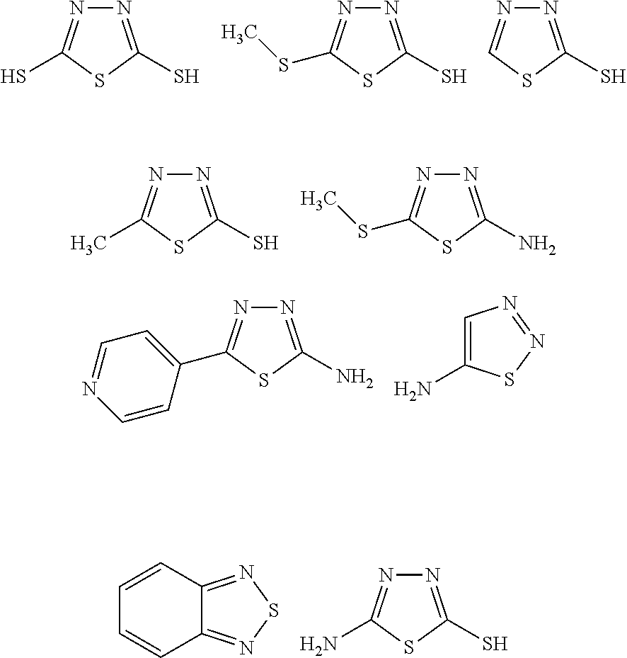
N1=C(S)SC(S)=N1.N1=C(S)SC(SC)=N1.N1=C(S)SC=N1.N1=C(S)SC(C)=N1.N1=C(N)SC(SC)=N1.N1=C(N)SC(C2=CC=NC=C2)=N1.C1=C(N)SN=N1.C12=NSN=C1C=CC=C2.N1=C(S)SC(N)=N1
